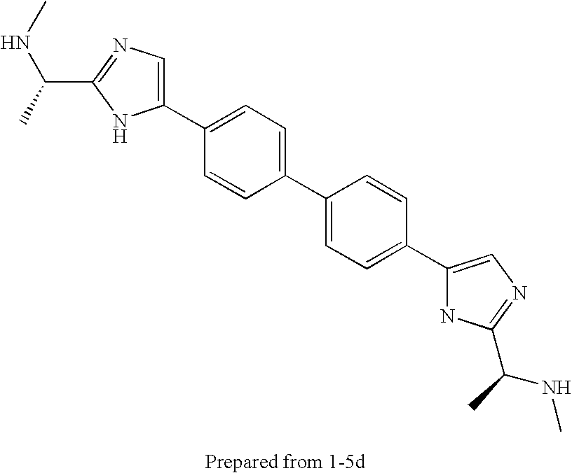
C1(C2=CC=C(C3=CN=C(C(NC)C)N3)C=C2)=CC=C(C2=CN=C(C(C)NC)N2)C=C1
